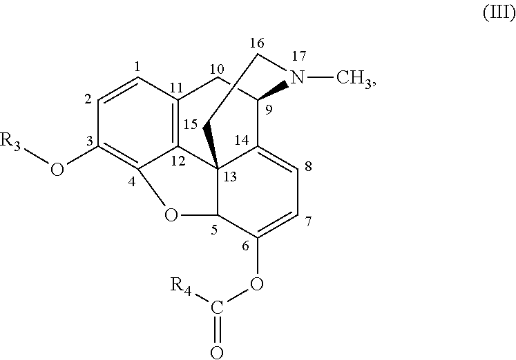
C1=CC2=C3C(=C1O[R3])OC1C34C(=CC=C1OC(=O)[R4])C(C2)N(C)CC4
